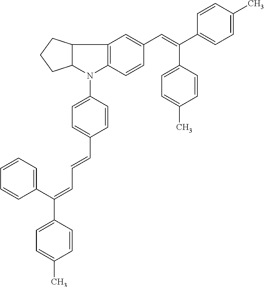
C12=C(C=CC(C=C(C3=CC=C(C)C=C3)C3=CC=C(C)C=C3)=C1)N(C1=CC=C(C=CC=C(C3=CC=CC=C3)C3=CC=C(C)C=C3)C=C1)C1C2CCC1
